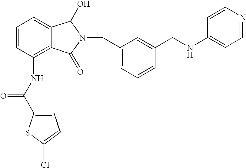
C1=C2C(=C(NC(C3=CC=C(Cl)S3)=O)C=C1)C(=O)N(CC1=CC=CC(CNC3=CC=NC=C3)=C1)C2O
